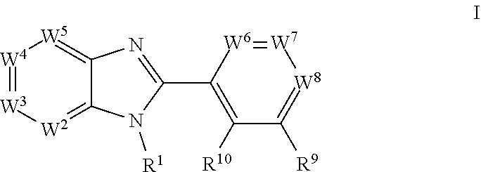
C1(C2=NC3=[W5][W4]=[W3][W2]=C3N2[R1])=C([R10])C([R9])=[W8][W7]=[W6]1
